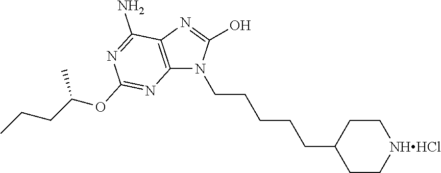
C12=C(N=C(O)N1CCCCCC1CC[NHHCl]CC1)C(N)=NC(OC(CCC)C)=N2
